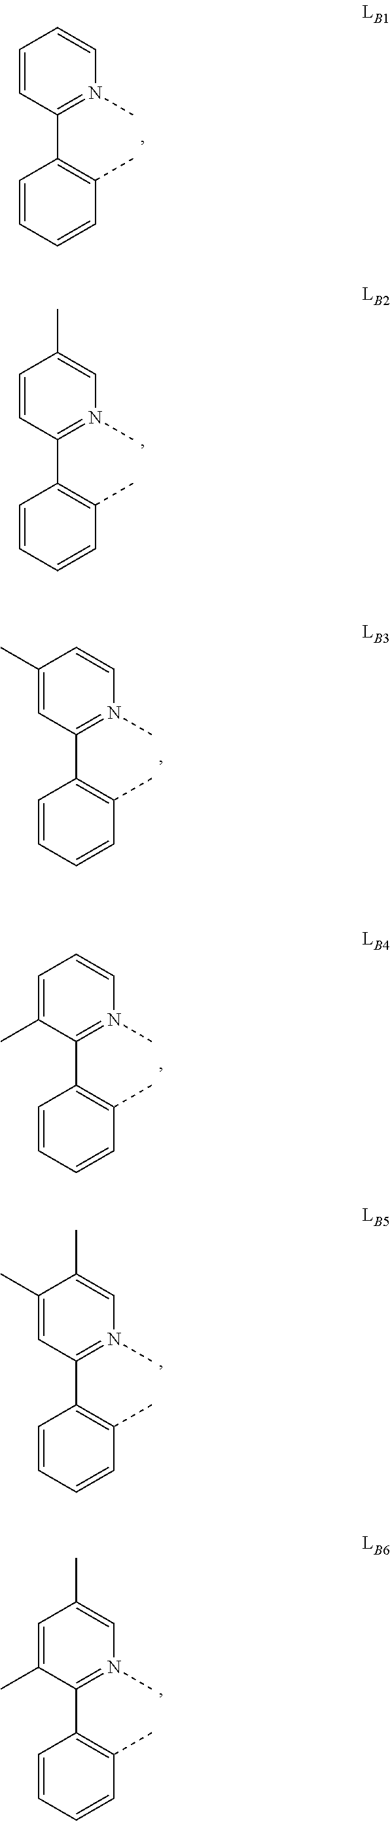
C1=CC=CC(C)=C1C1=N(C)C=CC=C1.C1=CC=CC(C)=C1C1=N(C)C=C(C)C=C1.C1=CC=CC(C)=C1C1=N(C)C=CC(C)=C1.C1=CC=CC(C)=C1C1=N(C)C=CC=C1C.C1=CC=CC(C)=C1C1=N(C)C=C(C)C(C)=C1.C1=CC=CC(C)=C1C1=N(C)C=C(C)C=C1C
